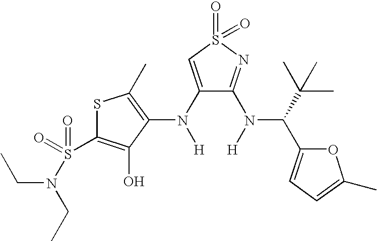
C1(N([H])C2=C(C)SC(S(=O)(=O)N(CC)CC)=C2O)=CS(=O)(=O)N=C1N([H])C(C(C)(C)C)C1=CC=C(C)O1
